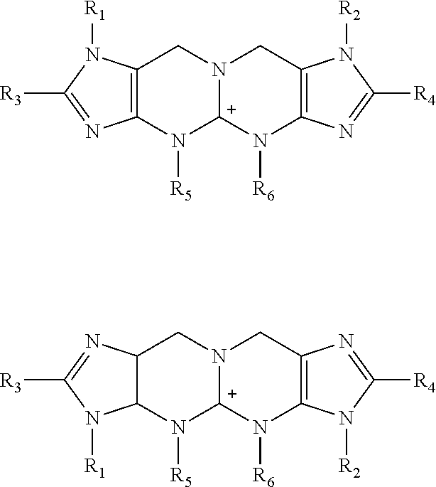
N1([R5])[C+]2N(CC3=C1N=C([R3])N3[R1])CC1=C(N2[R6])N=C([R4])N1[R2].N1([R5])[C+]2N(CC3C1N([R1])C([R3])=N3)CC1=C(N2[R6])N([R2])C([R4])=N1
